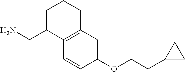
C(COC1=CC2=C(C=C1)C(CN)CCC2)C1CC1
